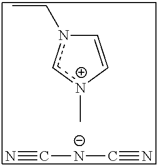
C1=C[n+](C)cn1CC.N#C[N-]C#N
